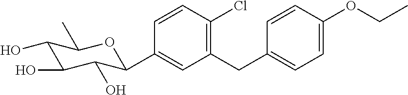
C1(CC2=CC=C(OCC)C=C2)=C(Cl)C=CC(C2C(O)C(O)C(O)C(C)O2)=C1
